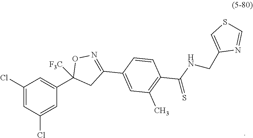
C1(Cl)=CC(Cl)=CC(C2([F3C])CC(C3=CC(C)=C(C(NCC4=CSC=N4)=S)C=C3)=NO2)=C1
